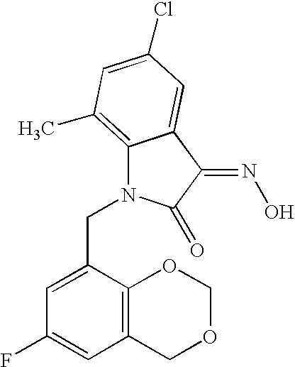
C(N1C2=C(C)C=C(Cl)C=C2C(=NO)C1=O)C1=CC(F)=CC2=C1OCOC2
